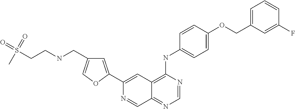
C1(C2=CC(CNCCS(=O)(=O)C)=CO2)=CC2=C(NC3=CC=C(OCC4=CC=CC(F)=C4)C=C3)N=CN=C2C=N1
